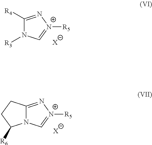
C1([R4])=N[N+]([R5])=CN1[R3].[X].C12=N[N+]([R5])=CN1C([R6])CC2.[X]
